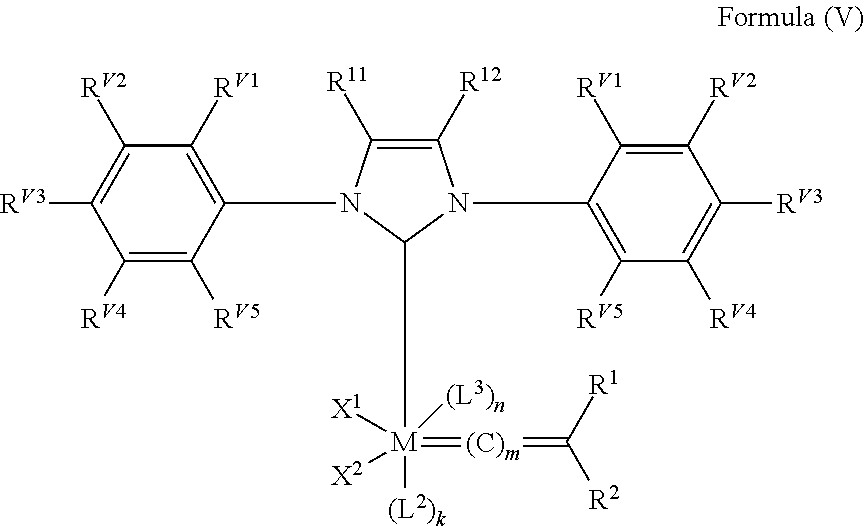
C1([RV4])=C([RV5])C(N2C([R11])=C([R12])N(C3=C([RV5])C([RV4])=C([RV3])C([RV2])=C3[RV1])C2[M]([(L2)k])(=[(C)m]=C([R2])[R1])([X1])([X2])[(L3)n])=C([RV1])C([RV2])=C1[RV3]
